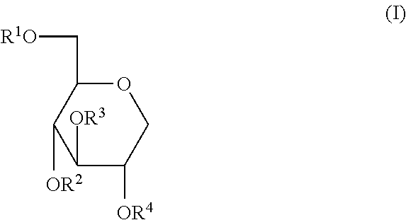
C1([OR3])C([OR4])COC(C[R1O])C1[OR2]
